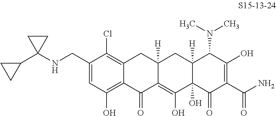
C1(CNC2(C3CC3)CC2)=CC(O)=C2C(=C1Cl)CC1([H])C(=C(O)C3(O)C([H])(C1)C(N(C)C)C(O)=C(C(N)=O)C3=O)C2=O
